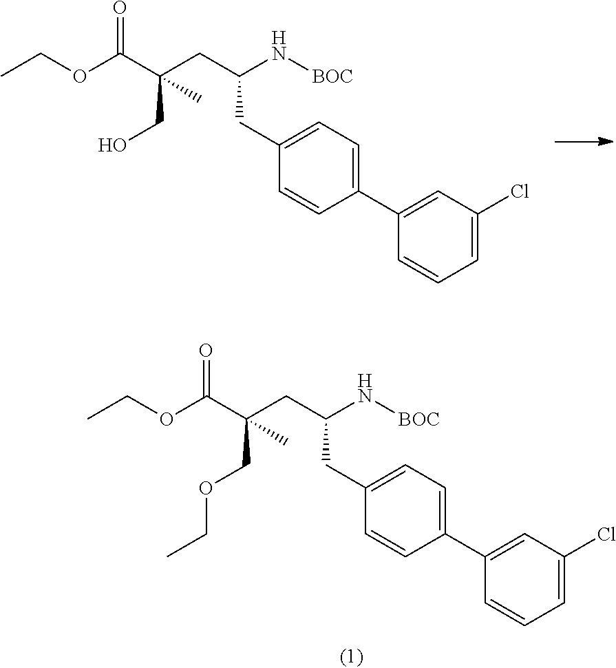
C1(C2=CC(Cl)=CC=C2)=CC=C(CC(CC(C(OCC)=O)(CO)C)N[BOC])C=C1.C1(C2=CC(Cl)=CC=C2)=CC=C(CC(CC(C(OCC)=O)(COCC)C)N[BOC])C=C1
